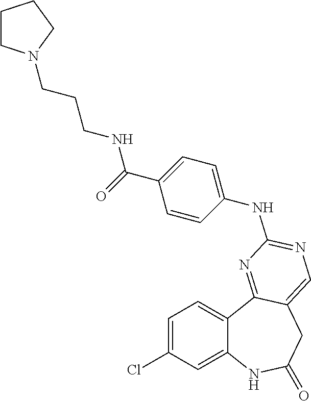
C1=C(Cl)C=C2C(=C1)C1=NC(NC3=CC=C(C(=O)NCCCN4CCCC4)C=C3)=NC=C1CC(=O)N2
